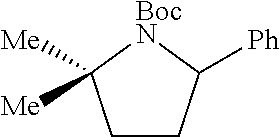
C1CC([Me])([Me])[BocN]C1[Ph]
